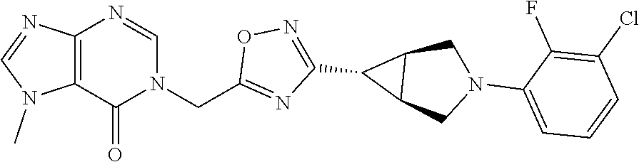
C12=C(N=CN(CC3=NC(C4C5C4CN(C4=CC=CC(Cl)=C4F)C5)=NO3)C1=O)N=CN2C
